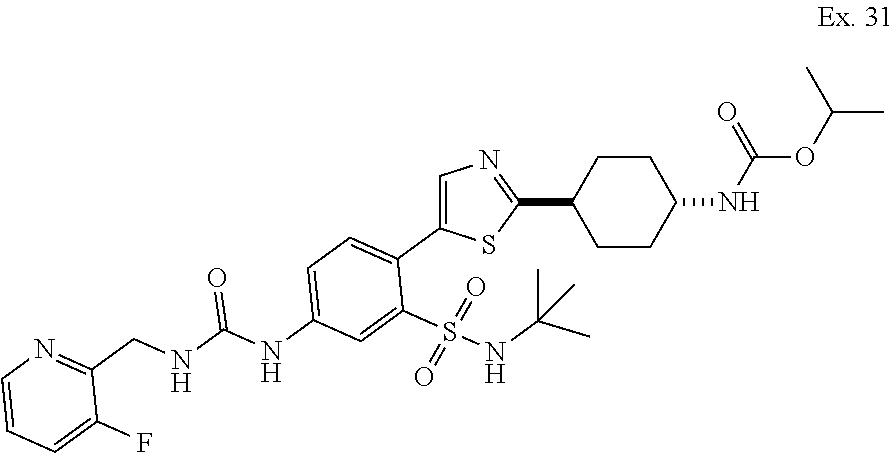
C1CC(C2=NC=C(C3=CC=C(NC(NCC4=NC=CC=C4F)=O)C=C3S(NC(C)(C)C)(=O)=O)S2)CCC1NC(OC(C)C)=O
